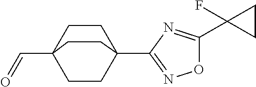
C1CC2(C=O)CCC1(C1=NOC(C3(F)CC3)=N1)CC2
